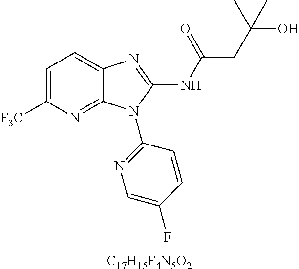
C1=C([F3C])N=C2C(=C1)N=C(NC(CC(O)(C)C)=O)N2C1=NC=C(F)C=C1.[C17H15F4N5O2]
